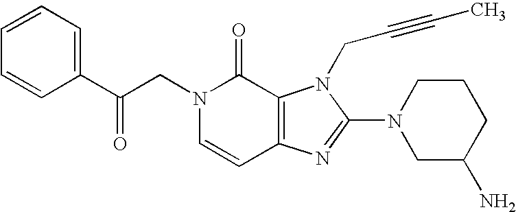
C(N1C=CC2=C(C1=O)N(CC#CC)C(N1CC(N)CCC1)=N2)C(C1=CC=CC=C1)=O
